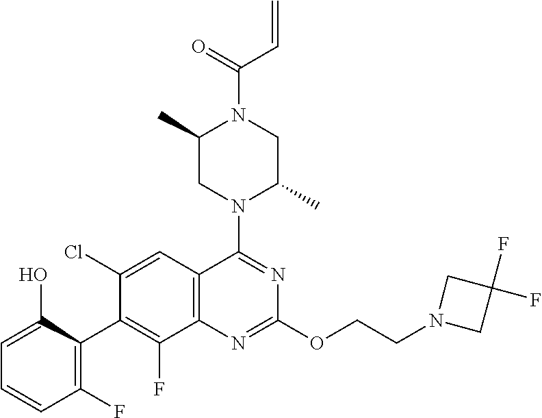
C1=C(O)C(C2=C(F)C3=C(C=C2Cl)C(N2C(C)CN(C(=O)C=C)C(C)C2)=NC(OCCN2CC(F)(F)C2)=N3)=C(F)C=C1
